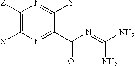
C(=NC(C1=NC([X])=C([Z])N=C1[Y])=O)(N)N
